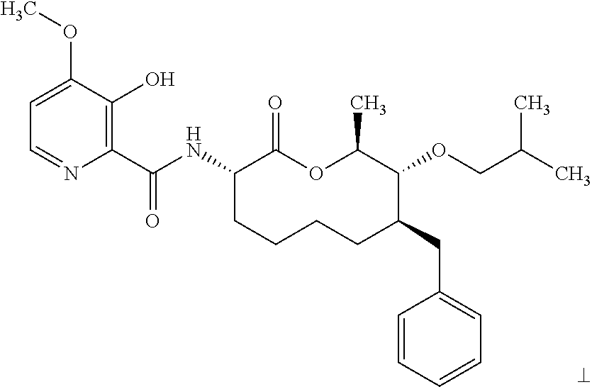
C1(C(NC2CCCCC(CC3=CC=CC=C3)C(OCC(C)C)C(C)OC2=O)=O)=C(O)C(OC)=CC=N1
